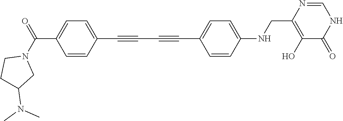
C1=CC(C#CC#CC2=CC=C(NCC3=C(O)C(=O)NC=N3)C=C2)=CC=C1C(N1CCC(N(C)C)C1)=O
